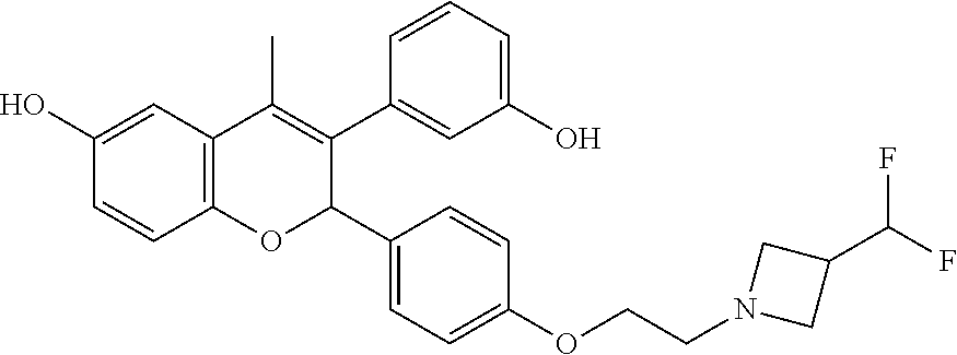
C12=C(C=C(O)C=C1)C(C)=C(C1=CC(O)=CC=C1)C(C1=CC=C(OCCN3CC(C(F)F)C3)C=C1)O2
